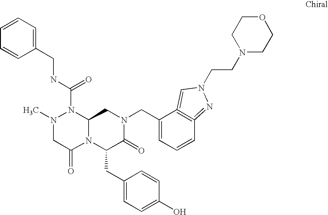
N1(C)CC(=O)N2C(N1C(NCC1=CC=CC=C1)=O)CN(CC1=CC=CC3=C1=CN(CCN1CCOCC1)N=3)C(=O)C2CC1=CC=C(O)C=C1
